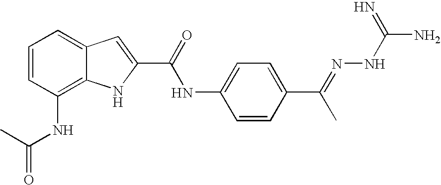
C1=CC(NC(=O)C)=C2C(=C1)C=C(C(=O)NC1=CC=C(C(=NNC(N)=N)C)C=C1)N2
